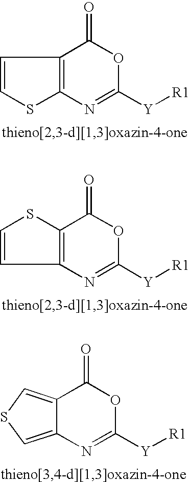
C1=CSC2=C1C(=O)OC([Y][R1])=N2.C1=CC2=C(C(=O)OC([Y][R1])=N2)S1.C12=CSC=C1C(=O)OC([Y][R1])=N2
